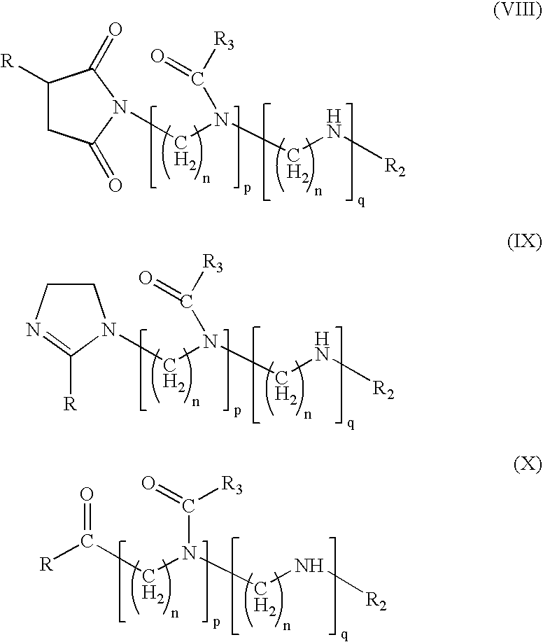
C1([R])CC(=O)N(CN(CN[R2])C(=O)[R3])C1=O.C(N(CN[R2])C(=O)[R3])N1CCN=C1[R].C(N(CN[R2])C(=O)[R3])C([R])=O
